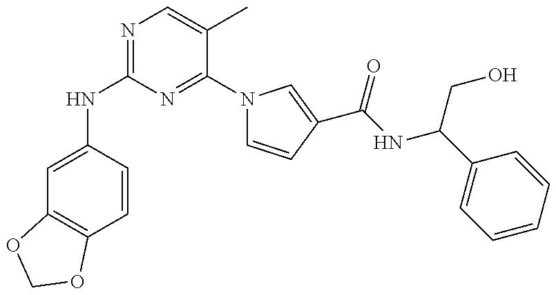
C1(NC2=NC=C(C)C(N3C=CC(C(NC(C4=CC=CC=C4)CO)=O)=C3)=N2)=CC2=C(C=C1)OCO2
